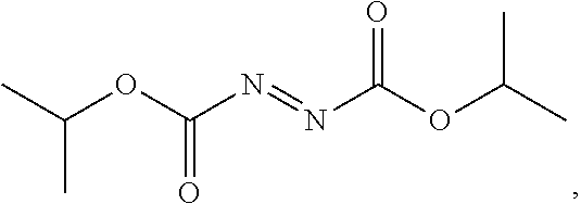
O(C(N=NC(OC(C)C)=O)=O)C(C)C
